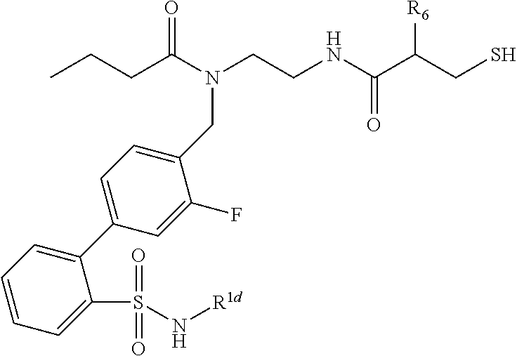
CCCC(N(CCNC(C(CS)[R6])=O)CC1=CC=C(C2=CC=CC=C2S(N[R1d])(=O)=O)C=C1F)=O
